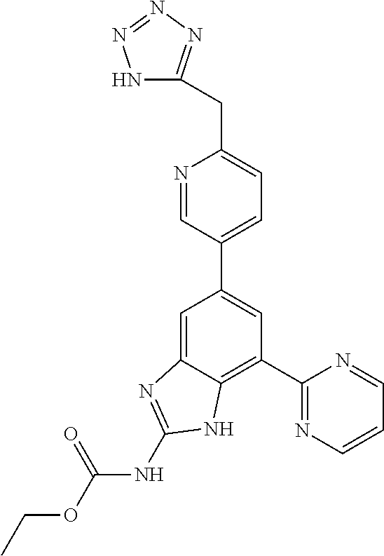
C1(C2=NC=CC=N2)=C2C(=CC(C3=CC=C(CC4=NN=NN4)N=C3)=C1)N=C(NC(OCC)=O)N2
